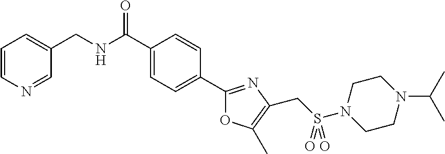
C1=CN=CC(CNC(C2=CC=C(C3=NC(CS(N4CCN(C(C)C)CC4)(=O)=O)=C(C)O3)C=C2)=O)=C1
